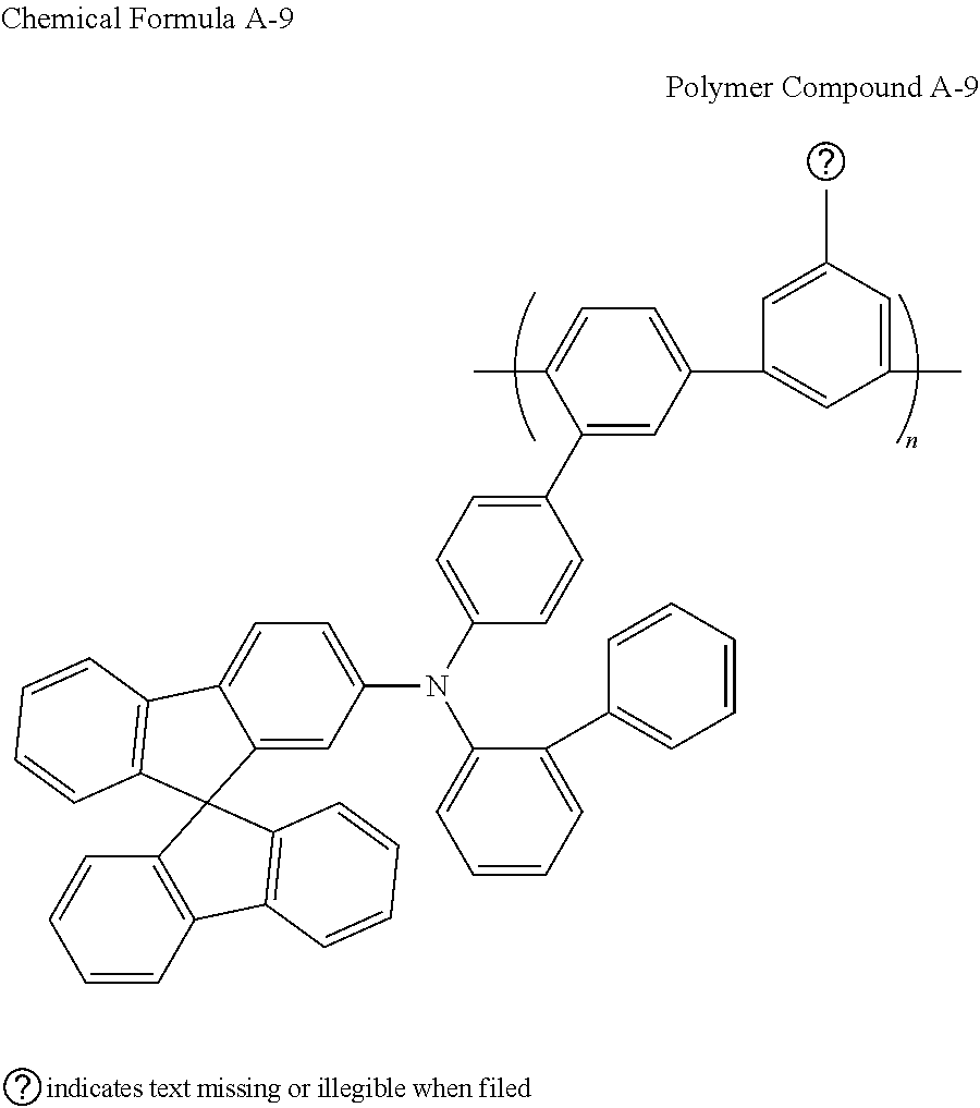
C1(C2=CC(C3=CC(C)=CC(C)=C3)=CC=C2C)=CC=C(N(C2=CC=CC=C2C2=CC=CC=C2)C2=CC=C3C(=C2)C2(C4=C3C=CC=C4)C3=C(C=CC=C3)C3=C2C=CC=C3)C=C1
